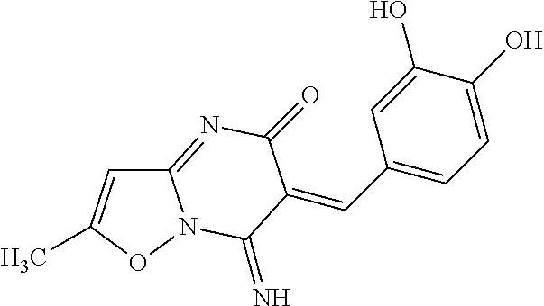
C12=NC(=O)C(=CC3=CC=C(O)C(O)=C3)C(=N)N1OC(C)=C2
